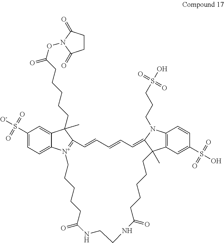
C1(S([O-])(=O)=O)=CC=C2C(=C1)C(C)(CCCCCC(=O)ON1C(=O)CCC1=O)C1=[N+]2CCCCCC(=O)NCCNC(=O)CCCCCC2(C)C3=C(C=CC(S(O)(=O)=O)=C3)N(CCCS(O)(=O)=O)C2=CC=CC=C1
